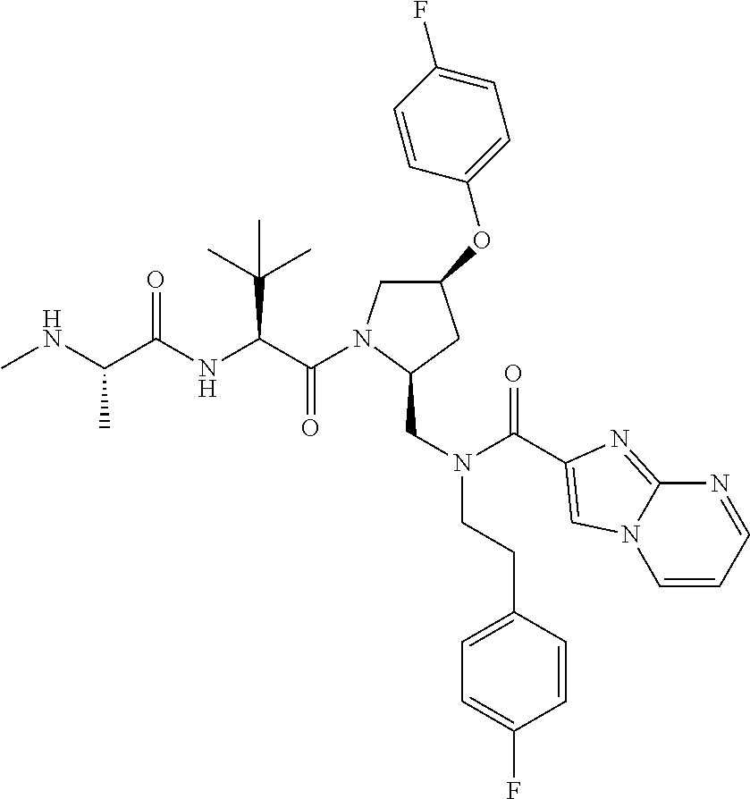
C1(OC2=CC=C(F)C=C2)CN(C(C(NC(C(NC)C)=O)C(C)(C)C)=O)C(CN(C(=O)C2=CN3C=CC=NC3=N2)CCC2=CC=C(F)C=C2)C1
